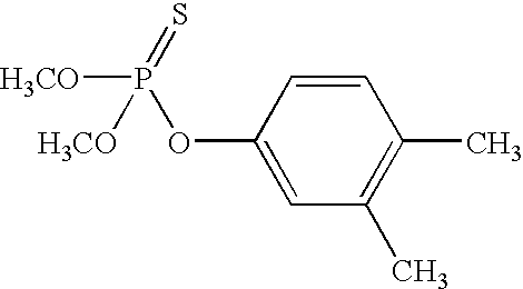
C1=CC(OP(=S)([H3CO])[H3CO])=CC(C)=C1C
